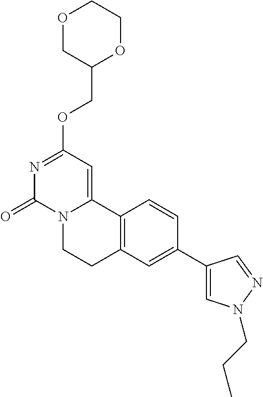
O1CC(COC2=NC(=O)N3C(=C2)C2=C(CC3)C=C(C3=CN(CCC)N=C3)C=C2)OCC1
